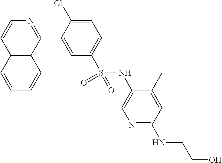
C12=C(C(C3=CC(S(NC4=CN=C(NCCO)C=C4C)(=O)=O)=CC=C3Cl)=NC=C1)C=CC=C2
